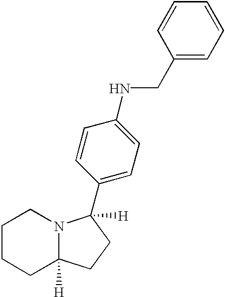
C1CCC2([H])N(C1)C(C1=CC=C(NCC3=CC=CC=C3)C=C1)([H])CC2
